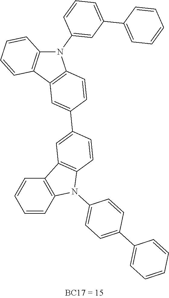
N1(C2=CC(C3=CC=CC=C3)=CC=C2)C2=C(C3=C1C=CC(C1=CC4=C(C=C1)N(C1=CC=C(C5=CC=CC=C5)C=C1)C1=C4C=CC=C1)=C3)C=CC=C2
